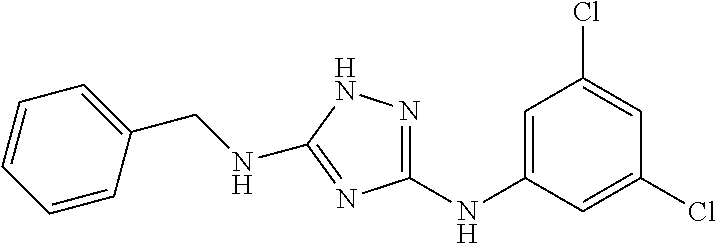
C1=C(NC2=NNC(NCC3=CC=CC=C3)=N2)C=C(Cl)C=C1Cl
